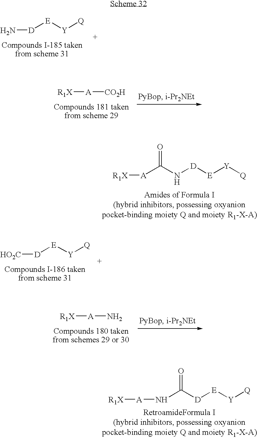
[D]([E][Y][Q])N.[A]([R1X])[CO2H].O=C([A][R1X])N[D][E][Y][Q].[D]([E][Y][Q])[HO2C].[A]([R1X])N.O=C(N[A][R1X])[D][E][Y][Q]
